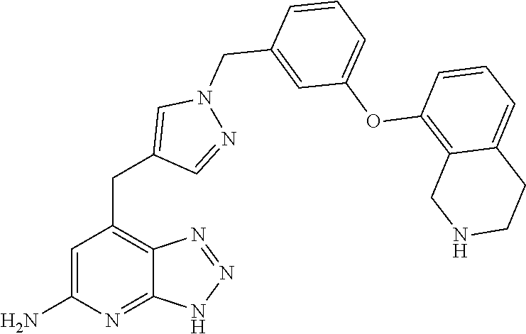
C1=C(N)N=C2C(=C1CC1=CN(CC3=CC(OC4=C5C(=CC=C4)CCNC5)=CC=C3)N=C1)N=NN2
